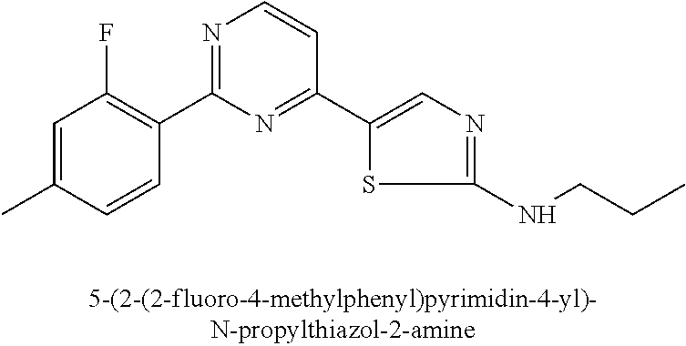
C1=C(C)C=CC(C2=NC=CC(C3=CN=C(NCCC)S3)=N2)=C1F
